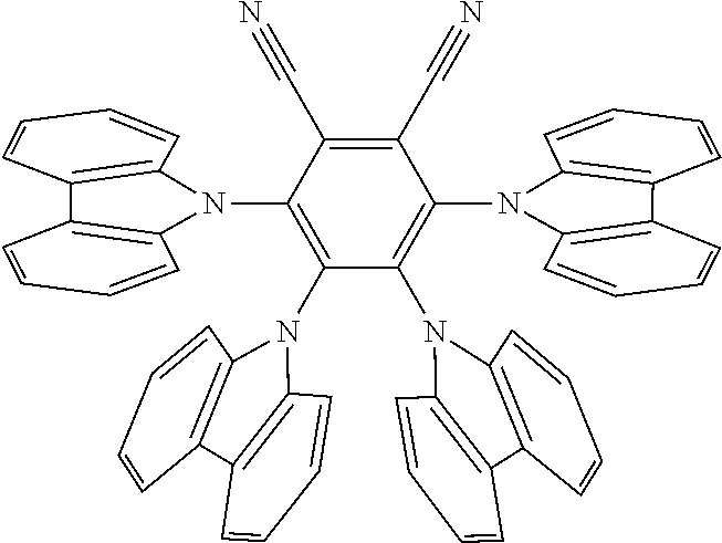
C1=CC2=C(C=C1)C1=C(C=CC=C1)N2C1=C(N2C3=C(C4=C2C=CC=C4)C=CC=C3)C(C#N)=C(C#N)C(N2C3=C(C4=C2C=CC=C4)C=CC=C3)=C1N1C2=C(C3=C1C=CC=C3)C=CC=C2
